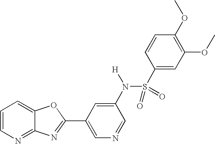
C1=CN=C2C(=C1)OC(C1=CN=CC(N(S(=O)(C3=CC(OC)=C(OC)C=C3)=O)[H])=C1)=N2
